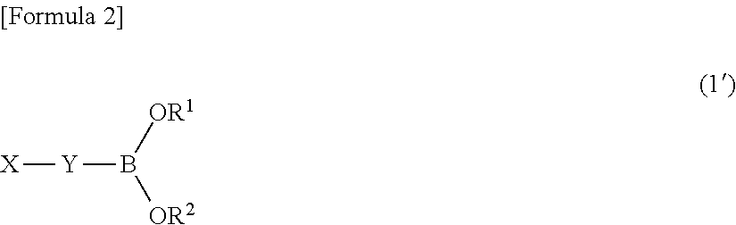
[Y](B([OR1])[OR2])[X]
